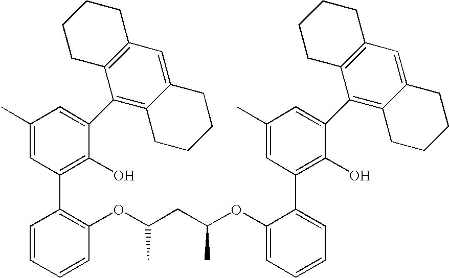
C1(C)=CC(C2=C(OC(CC(OC3=CC=CC=C3C3=C(O)C(C4=C5C(=CC6=C4CCCC6)CCCC5)=CC(C)=C3)C)C)C=CC=C2)=C(O)C(C2=C3C(=CC4=C2CCCC4)CCCC3)=C1
